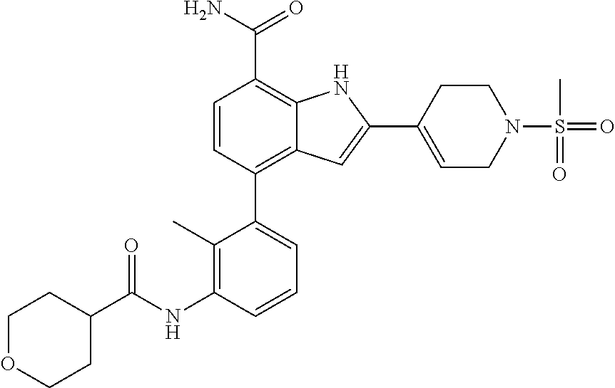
C1=C(C2=CC3=C(C4=CC=CC(NC(C5CCOCC5)=O)=C4C)C=CC(C(N)=O)=C3N2)CCN(S(=O)(C)=O)C1
